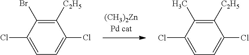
C1([C2H5])=C(Br)C(Cl)=CC=C1Cl.C1([C2H5])=C(C)C(Cl)=CC=C1Cl
